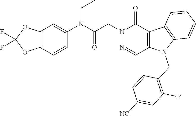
N1(CC(N(C2=CC3=C(C=C2)OC(F)(F)O3)CC)=O)N=CC2=C(C1=O)C1=C(N2CC2=C(F)C=C([NC])C=C2)C=CC=C1
